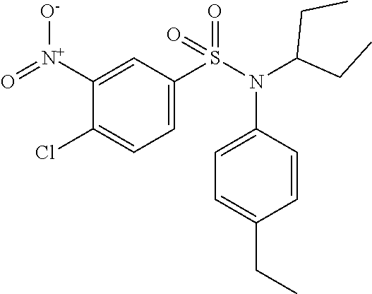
C1([N+](=O)[O-])=CC(S(N(C(CC)CC)C2=CC=C(CC)C=C2)(=O)=O)=CC=C1Cl
